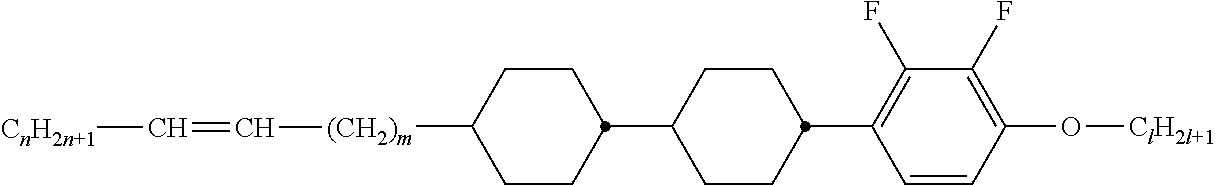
C1CC(C2=C(F)C(F)=C(O[ClH2l+1])C=C2)CCC1C1CCC([(CH2)m]C=C[CnH2n+1])CC1
